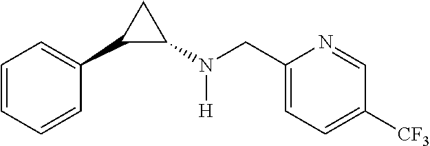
C1=CC=CC(C2C(N(CC3=CC=C([CF3])C=N3)[H])C2)=C1
